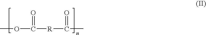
COC([R]C(C)=O)=O
